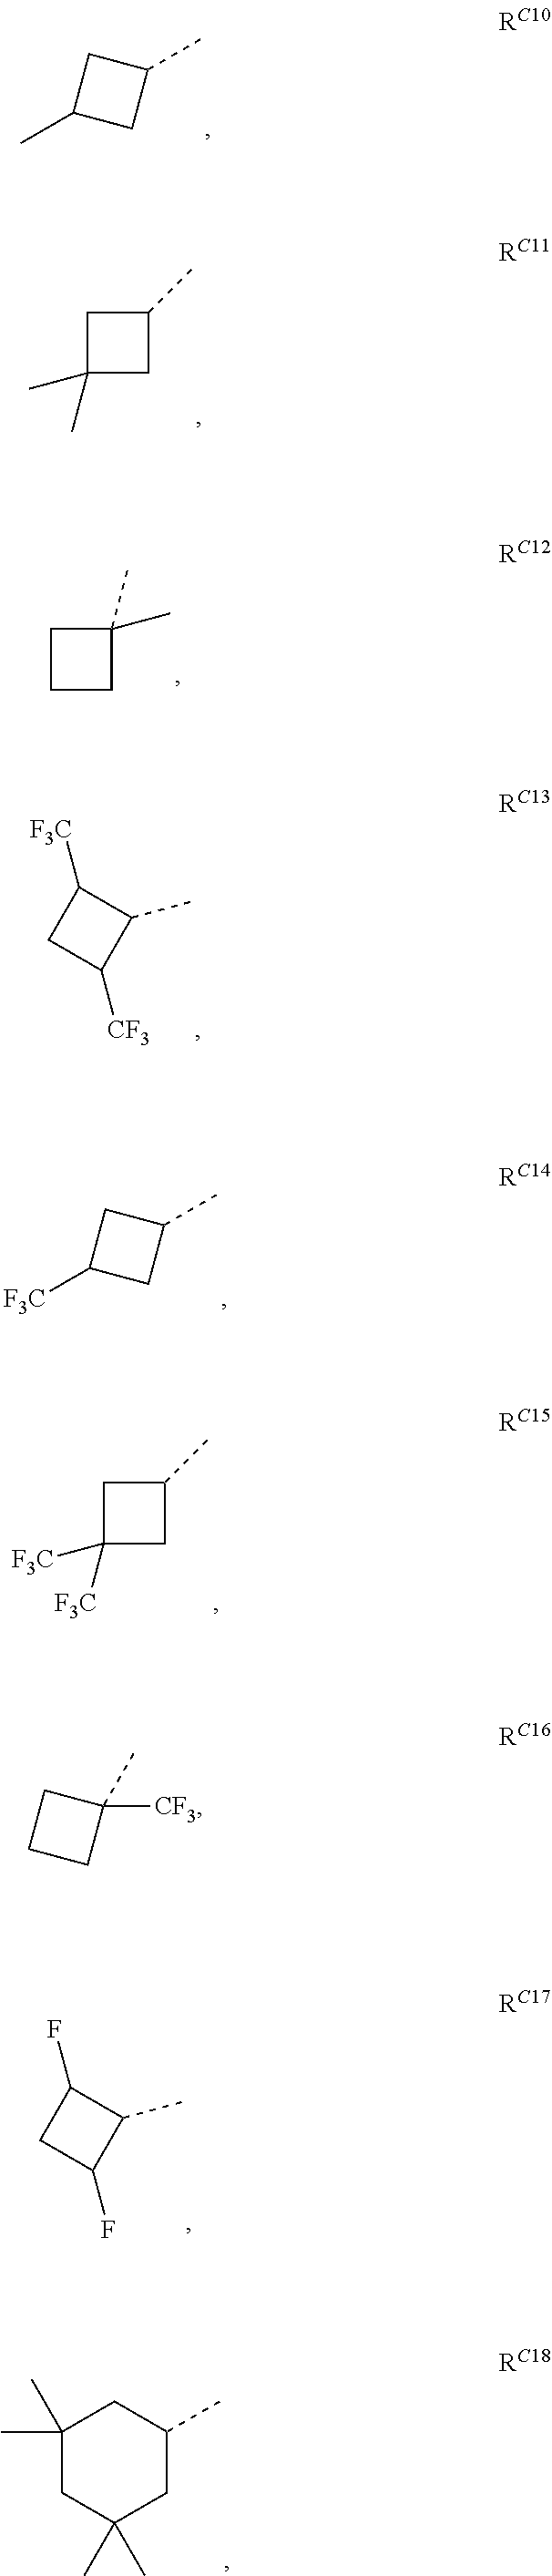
CC1CC(C)C1.C1(C)(C)CC(C)C1.C1CC(C)(C)C1.C1(C)C([F3C])CC1[CF3].[F3C]C1CC(C)C1.C1([F3C])([F3C])CC(C)C1.C1(C)C(F)CC1F.C1(C)(C)CC(C)(C)CC(C)C1.C1(C)([CF3])CCC1
